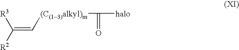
C(=C[(C(13)alkyl)m]C(=O)[halo])([R3])[R2]
